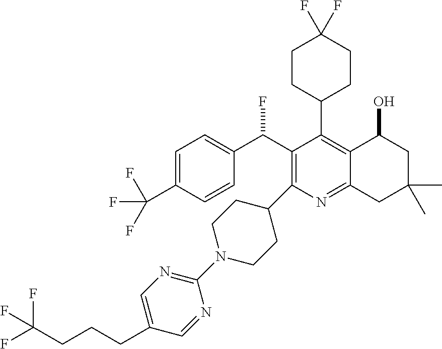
C1=C(C(F)(F)F)C=CC(C(C2=C(C3CCN(C4=NC=C(CCCC(F)(F)F)C=N4)CC3)N=C3C(=C2C2CCC(F)(F)CC2)C(O)CC(C)(C)C3)F)=C1
